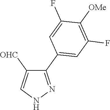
N1N=C(C2=CC(F)=C([OMe])C(F)=C2)C([OHC])=C1
